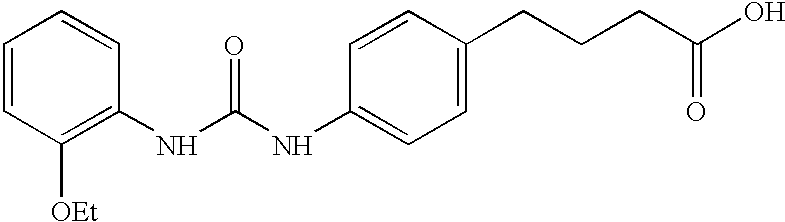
C1=CC(NC(NC2=CC=C(CCCC(O)=O)C=C2)=O)=C([OEt])C=C1
